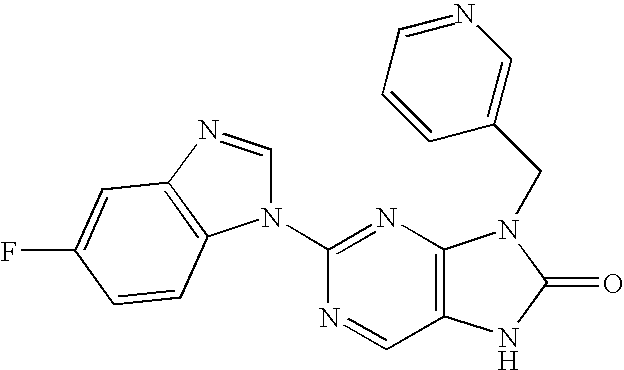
C12=C(N=C(N3C=NC4=C3C=CC(F)=C4)N=C1)N(CC1=CN=CC=C1)C(=O)N2
